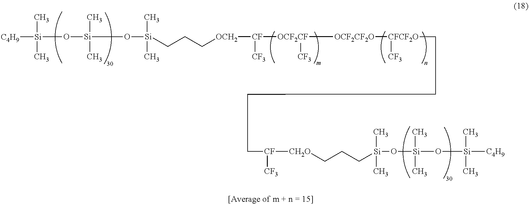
[CF]([OCF2CF]([CF3])[OCF2CF2O][CFCF2O]([CF3])CCCC[CF]([CH2O]CCC[Si](O[Si](O[Si]([C4H9])(C)C)(C)C)(C)C)[CF3])([CF3])[OCH2]CCC[Si](O[Si](O[Si](C)(C)[C4H9])(C)C)(C)C
